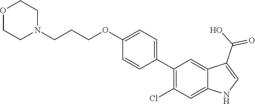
C1(C2=CC=C(OCCCN3CCOCC3)C=C2)=C(Cl)C=C2C(=C1)C(C(O)=O)=CN2
